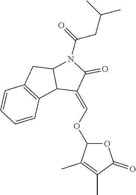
O1C(OC=C2C(=O)N(C(CC(C)C)=O)C3C2C2=C(C3)C=CC=C2)C(C)=C(C)C1=O
